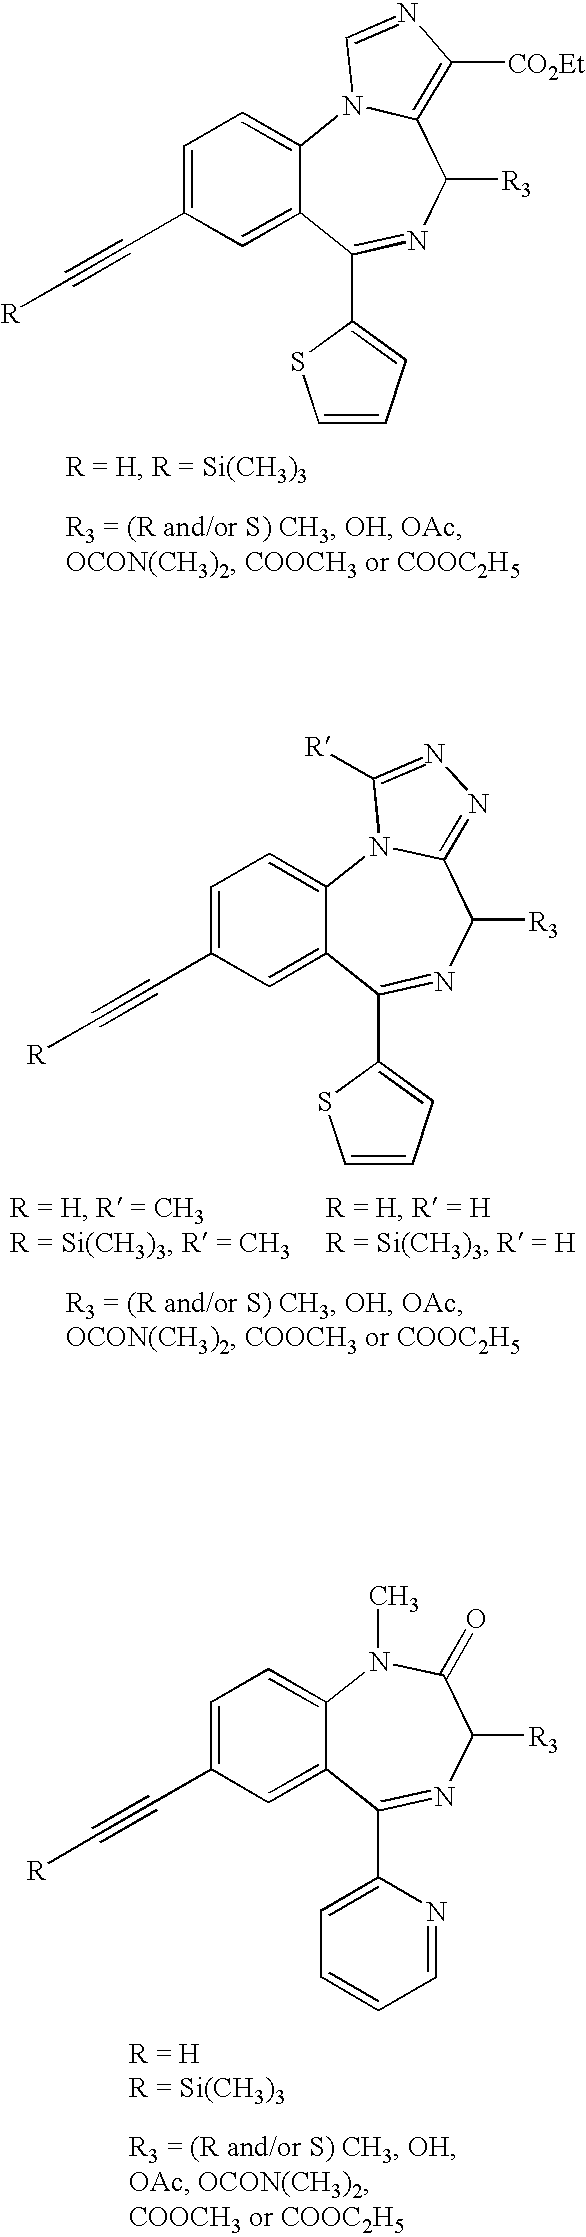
C12=CC=C(C#C[R])C=C1C(C1=CC=CS1)=NC([R3])C1=C([CO2Et])N=CN21.C12=CC=C(C#C[R])C=C1C(C1=CC=CS1)=NC([R3])C1=NN=C([R])N21.C12=CC=C(C#C[R])C=C1C(C1=CC=CC=N1)=NC([R3])C(=O)N2C
